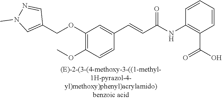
C1(OCC2=CN(C)N=C2)=C(OC)C=CC(C=CC(=O)NC2=C(C(=O)O)C=CC=C2)=C1
